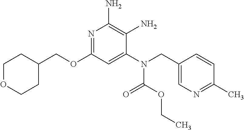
O(C1=NC(N)=C(N)C(N(C(OCC)=O)CC2=CN=C(C)C=C2)=C1)CC1CCOCC1
